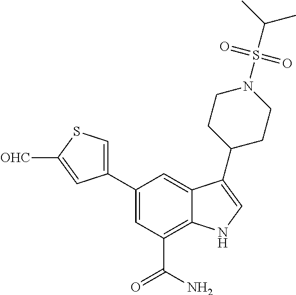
C1(C2=CSC([OHC])=C2)=CC(C(N)=O)=C2C(=C1)C(C1CCN(S(C(C)C)(=O)=O)CC1)=CN2
